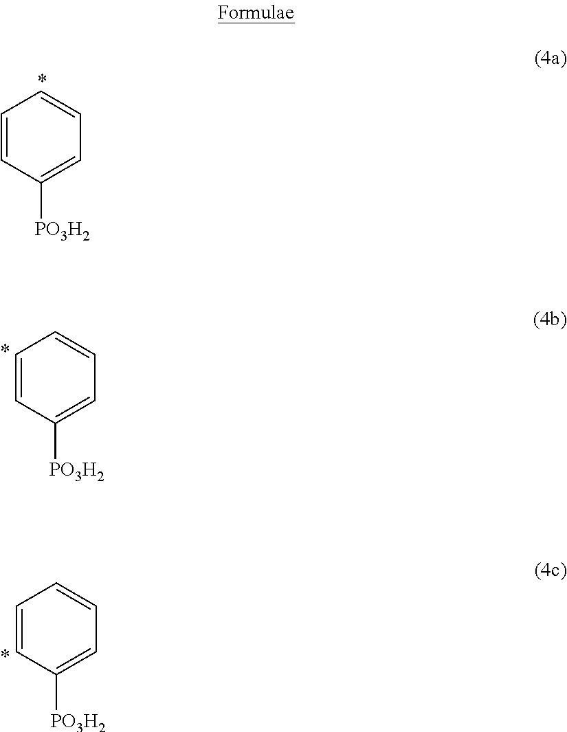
C1=CC([PO3H2])=CC=C1.C1=CC([PO3H2])=CC=C1.C1=CC([PO3H2])=CC=C1
